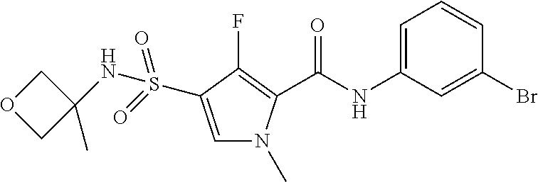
S(=O)(=O)(C1=CN(C)C(C(=O)NC2=CC=CC(Br)=C2)=C1F)NC1(C)COC1
